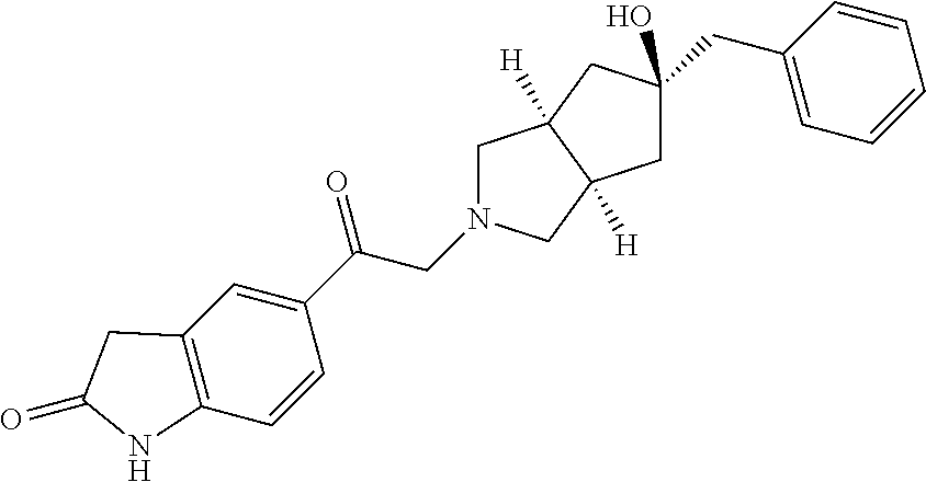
C1(C(CN2CC3([H])C([H])(C2)CC(CC2=CC=CC=C2)(O)C3)=O)=CC2=C(C=C1)NC(=O)C2
